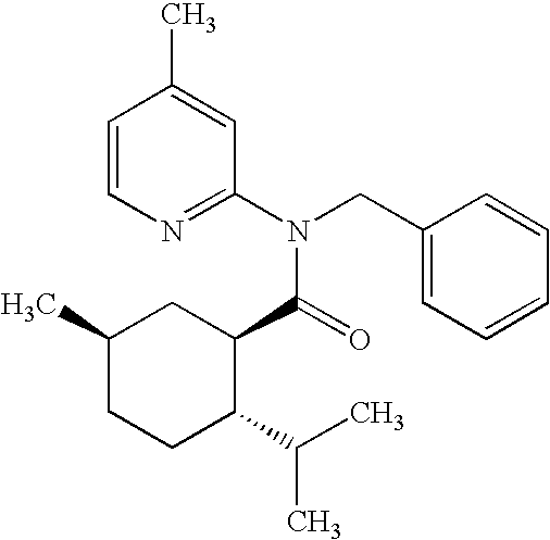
CC1CCC(C(C)C)C(C(N(CC2=CC=CC=C2)C2=NC=CC(C)=C2)=O)C1
